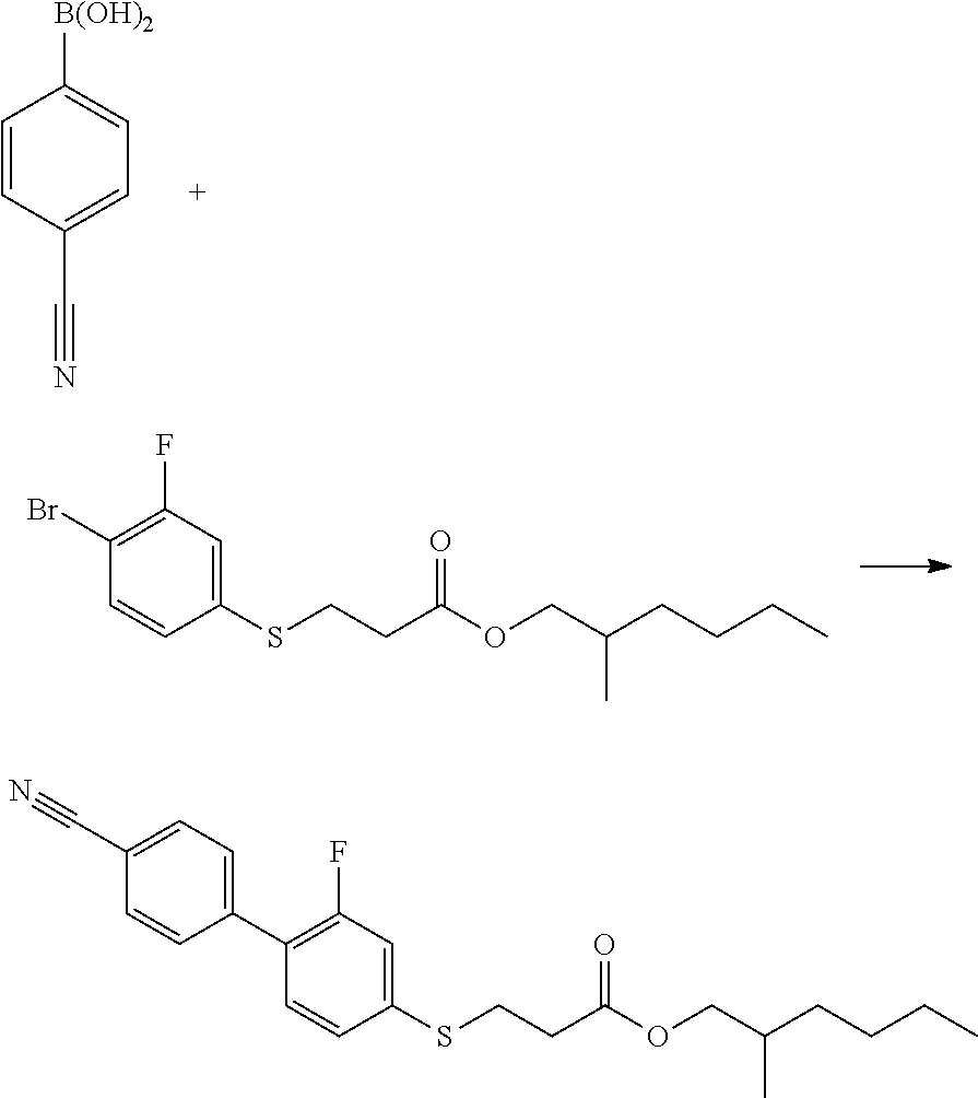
C1=CC(C#N)=CC=C1[B(OH)2].C1(SCCC(OCC(CCCC)C)=O)=CC(F)=C(Br)C=C1.C1(SCCC(OCC(CCCC)C)=O)=CC(F)=C(C2=CC=C(C#N)C=C2)C=C1
